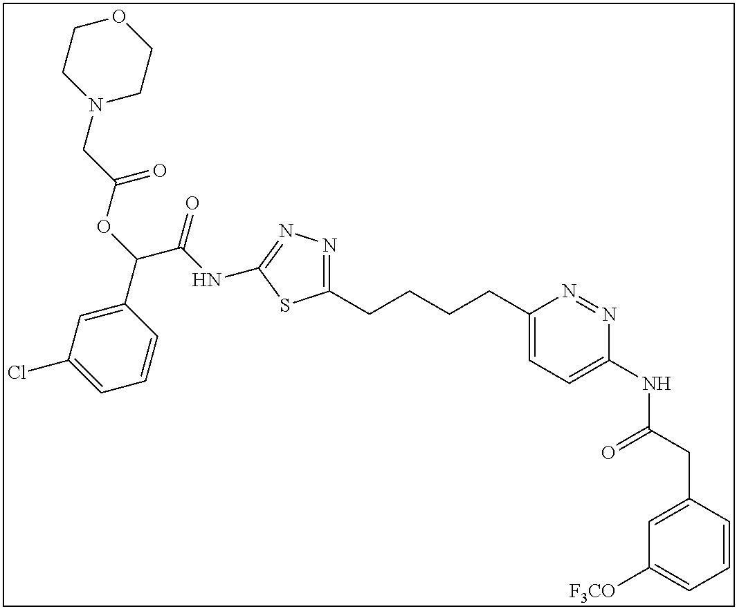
C1=CC(CC(NC2=CC=C(CCCCC3=NN=C(NC(C(OC(=O)CN4CCOCC4)C4=CC(Cl)=CC=C4)=O)S3)N=N2)=O)=CC([F3CO])=C1
